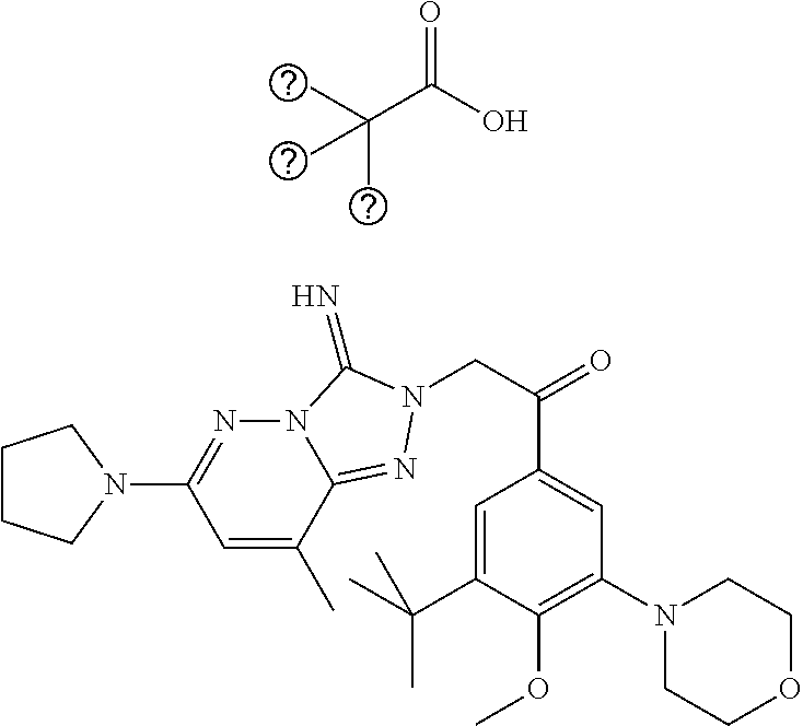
C(C(O)=O)(C)(C)C.C1=C(C)C2=NN(CC(=O)C3=CC(N4CCOCC4)=C(OC)C(C(C)(C)C)=C3)C(=N)N2N=C1N1CCCC1
